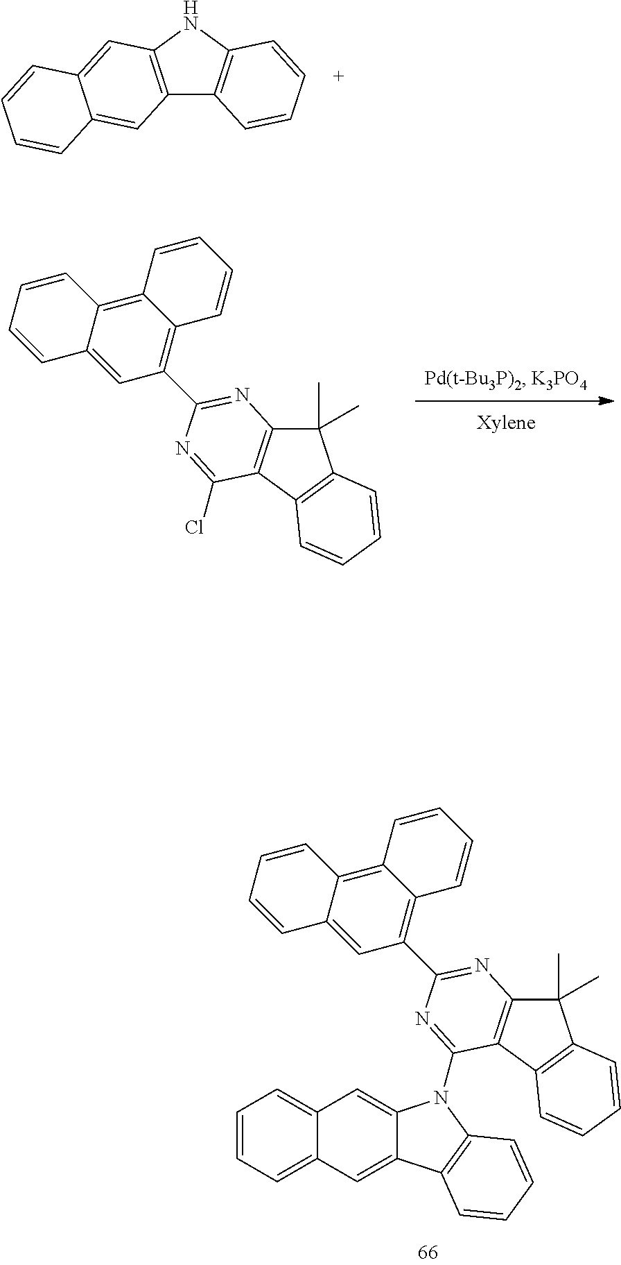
C12=C(NC3=C1C=CC=C3)C=C1C(=C2)C=CC=C1.C1=CC=C2C(=C1)C=C1C(=C2)C2=C(N1C1=NC(C3=C4C(=C5C(=C3)C=CC=C5)C=CC=C4)=NC3=C1C1=C(C3(C)C)C=CC=C1)C=CC=C2.C1(C)(C)C2=C(C3=C1C=CC=C3)C(Cl)=NC(C1=C3C(=C4C(=C1)C=CC=C4)C=CC=C3)=N2
